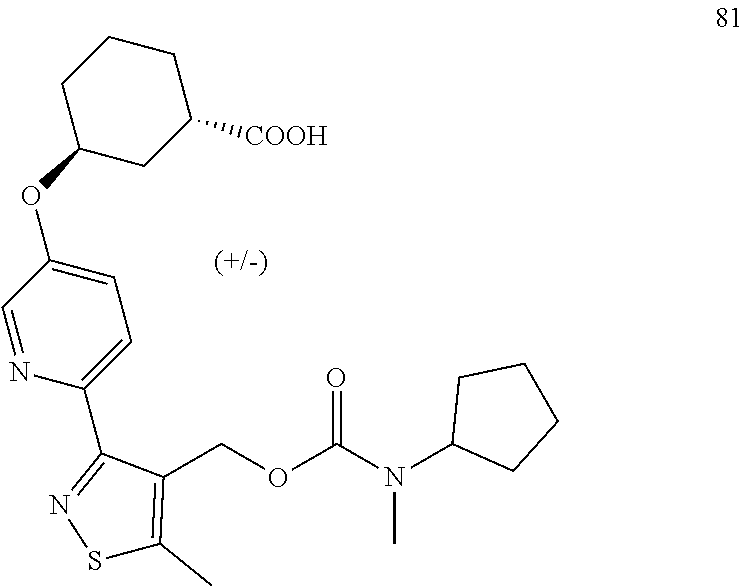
C1=NC(C2=NSC(C)=C2COC(N(C2CCCC2)C)=O)=CC=C1OC1CC([COOH])CCC1
